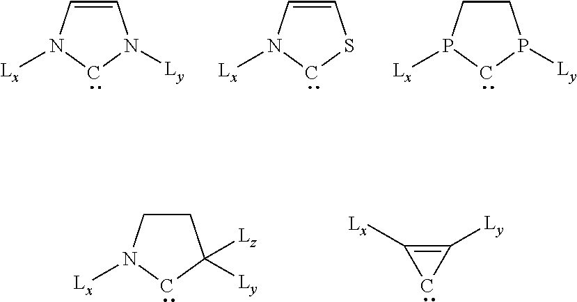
C1=CN([Lx])CN1[Ly].C1=CN([Lx])CS1.C1CP([Lx])CP1[Ly].C1CN([Lx])CC1([Ly])[Lz].C1([Ly])=C([Lx])C1
